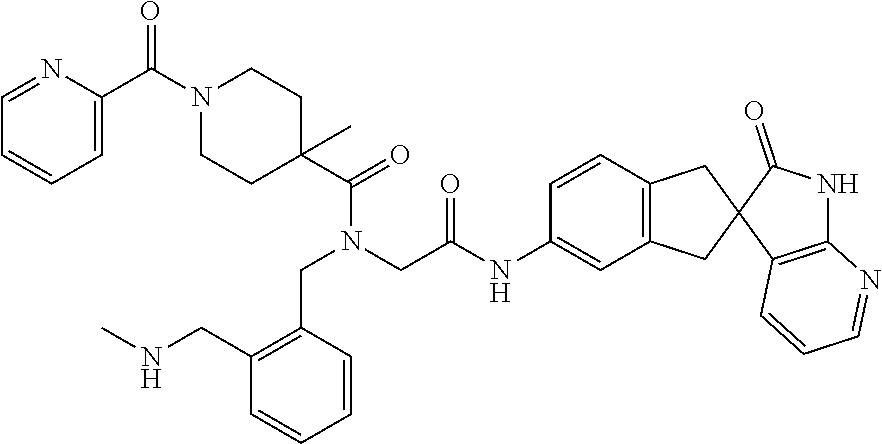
C1=NC(C(N2CCC(C)(C(N(CC3=C(CNC)C=CC=C3)CC(NC3=CC4=C(C=C3)CC3(C4)C4=C(NC3=O)N=CC=C4)=O)=O)CC2)=O)=CC=C1
